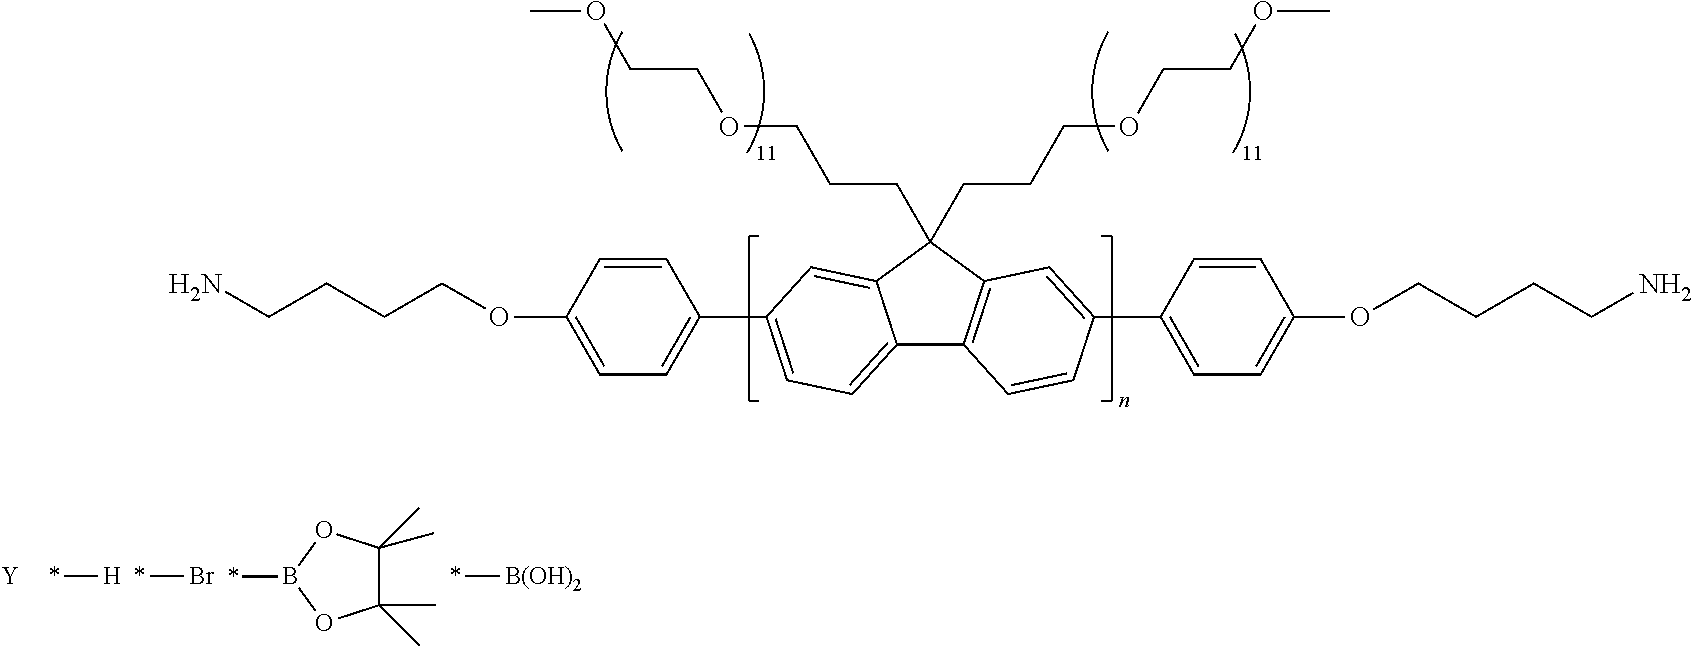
C12=CC=C(C3=CC=C(OCCCCN)C=C3)C=C1C(CCCOCCOC)(CCCOCCOC)C1=C2C=CC(C2=CC=C(OCCCCN)C=C2)=C1.[Y].*[H].*Br.C1(C)(C)C(C)(C)OB(*)O1.*[B(OH)2]
